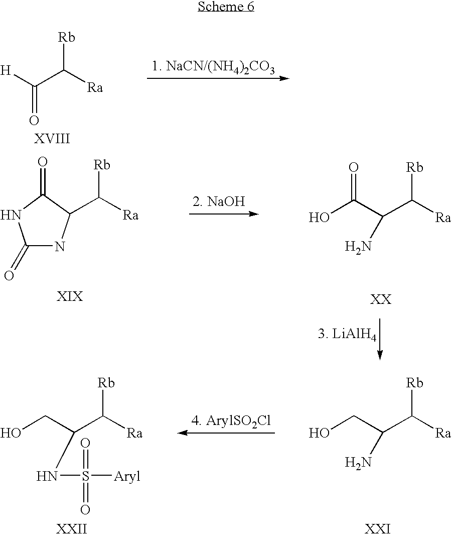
[H]C(C([Ra])[Rb])=O.C1(=O)NC(C([Ra])[Rb])C(=O)N1.C(C([Ra])[Rb])(C(O)=O)N.C(C([Ra])[Rb])(CO)N.C(C([Ra])[Rb])(CO)NS([Aryl])(=O)=O
